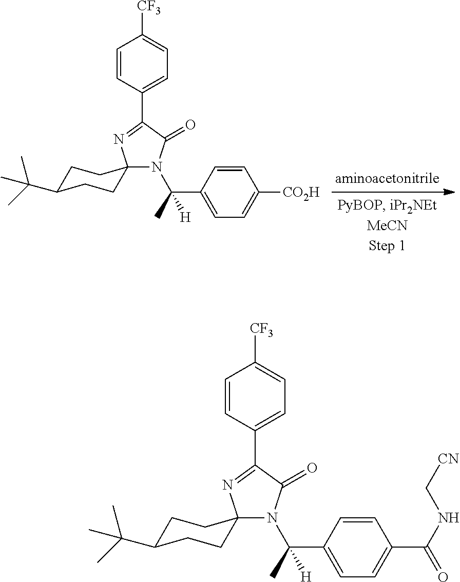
N1(C(C)(C2=CC=C([CO2H])C=C2)[H])C(=O)C(C2=CC=C([CF3])C=C2)=NC12CCC(C(C)(C)C)CC2.N1(C(C)(C2=CC=C(C(=O)NC[CN])C=C2)[H])C(=O)C(C2=CC=C([CF3])C=C2)=NC12CCC(C(C)(C)C)CC2
